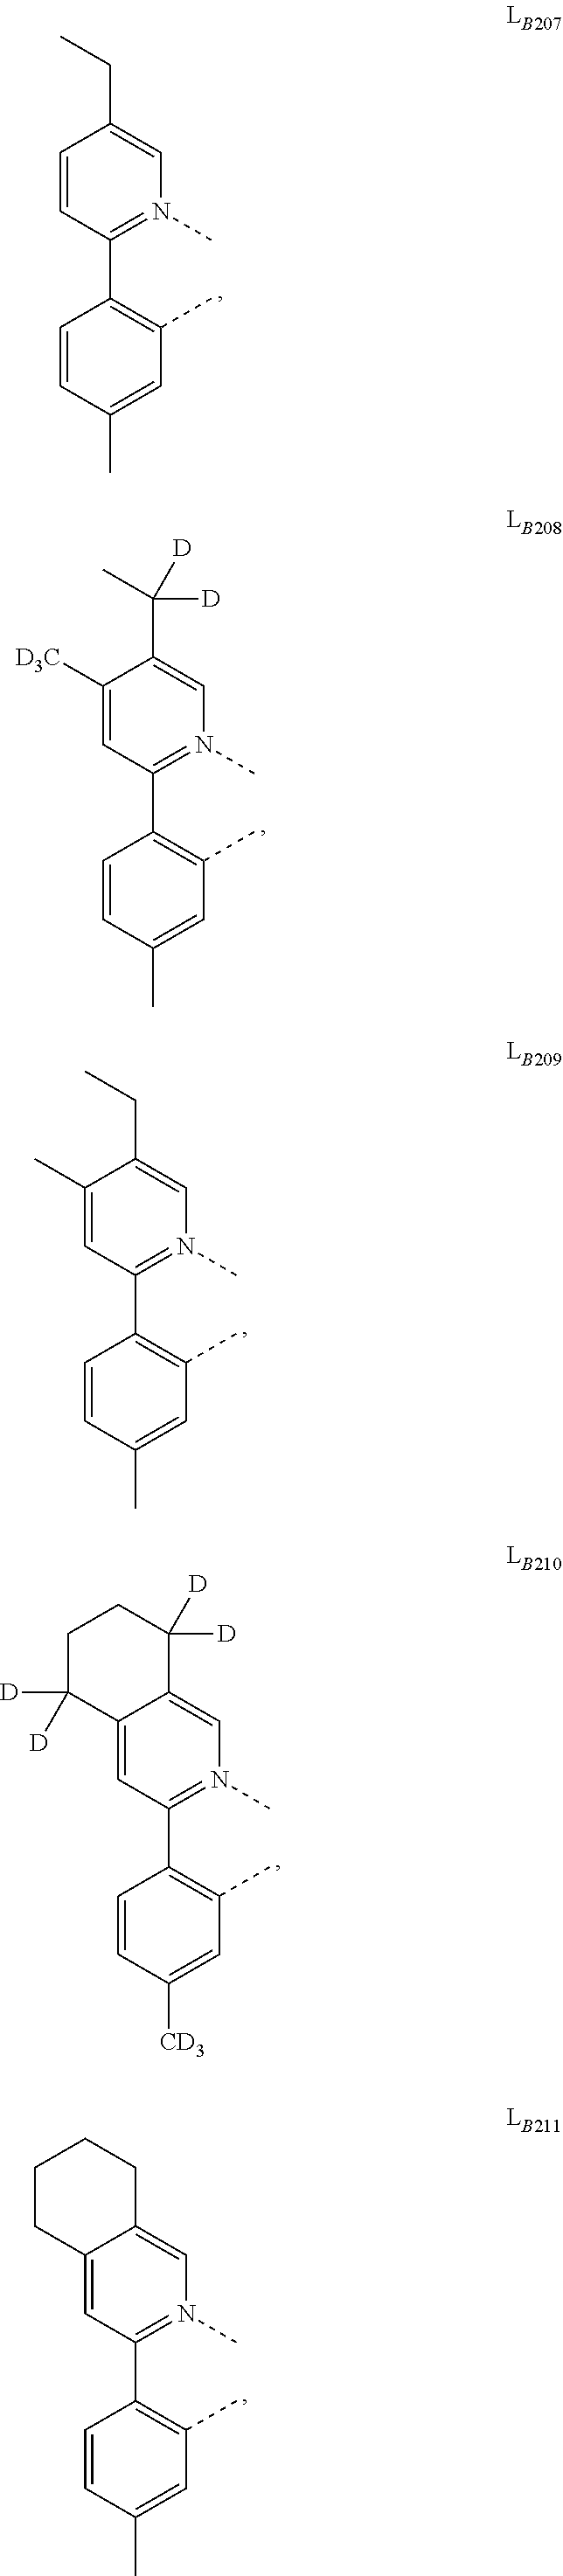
C12=CC(C3=C(C)C=C([CD3])C=C3)=N(C)C=C1C([D])([D])CCC2([D])[D].C1([D3C])=CC(C2=C(C)C=C(C)C=C2)=N(C)C=C1C([D])([D])C.C1=CC(C2=C(C)C=C(C)C=C2)=N(C)C=C1CC.C1(C)=CC(C2=C(C)C=C(C)C=C2)=N(C)C=C1CC.C12=CC(C3=C(C)C=C(C)C=C3)=N(C)C=C1CCCC2
